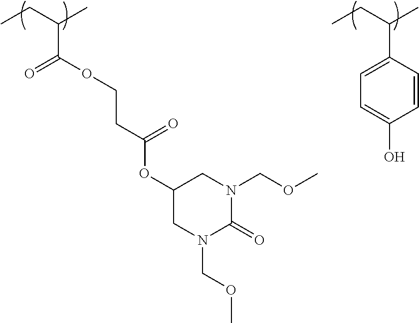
CCC(C)C(=O)OCCC(OC1CN(COC)C(=O)N(COC)C1)=O.CCC(C)C1=CC=C(O)C=C1
